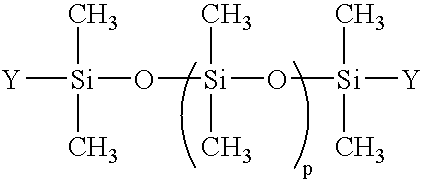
[Y][Si](C)(C)O[Si](C)(C)O[Si](C)(C)[Y]
